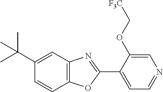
C1(C(C)(C)C)=CC2=C(C=C1)OC(C1=CC=NC=C1OC[F3C])=N2
